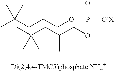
CC(CC(COP([O-X+])(=O)OCC(CC(C)(C)C)C)C)(C)C
